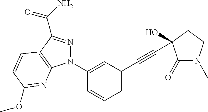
C12=C(C(C(N)=O)=NN1C1=CC(C#CC3(O)CCN(C)C3=O)=CC=C1)C=CC(OC)=N2
